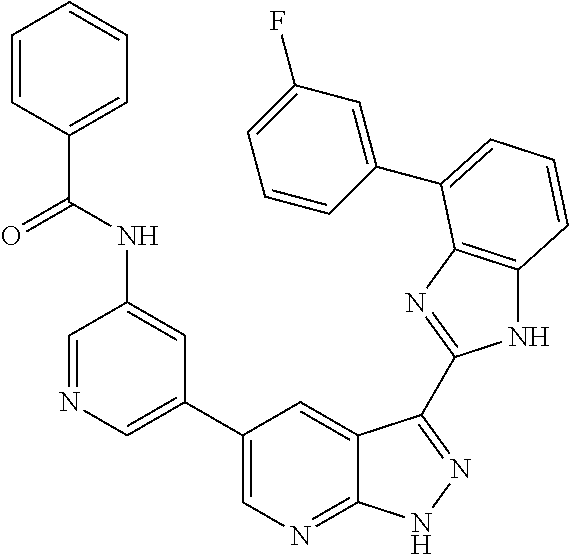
C1(C2=CN=CC(NC(C3=CC=CC=C3)=O)=C2)=CN=C2C(=C1)C(C1=NC3=C(N1)C=CC=C3C1=CC(F)=CC=C1)=NN2
